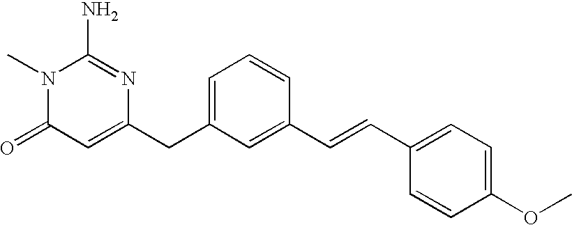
N1(C)C(=O)C=C(CC2=CC=CC(C=CC3=CC=C(OC)C=C3)=C2)N=C1N
